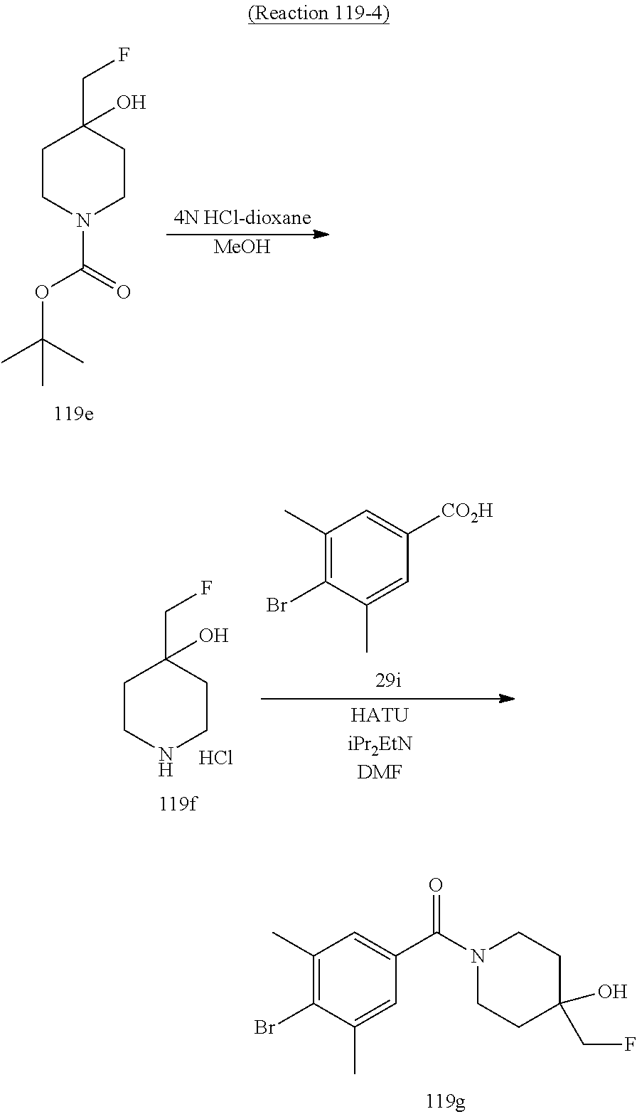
C1(C)=C(Br)C(C)=CC(C(N2CCC(O)(CF)CC2)=O)=C1.C1CN(C(OC(C)(C)C)=O)CCC1(CF)O.[MeOH].C1CNCCC1(CF)O.Cl.C1(C)=C(Br)C(C)=CC([CO2H])=C1
